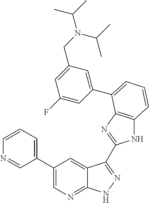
C1(C2=CN=C3C(=C2)C(C2=NC4=C(N2)C=CC=C4C2=CC(CN(C(C)C)C(C)C)=CC(F)=C2)=NN3)=CC=CN=C1
